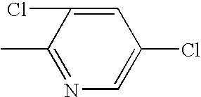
C1=C(Cl)C(C)=NC=C1Cl
